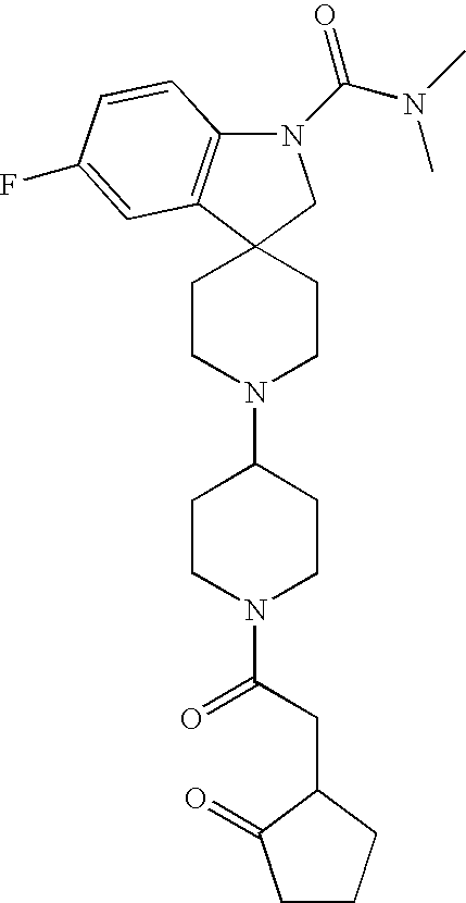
C12(CCN(C3CCN(C(CC4CCCC4=O)=O)CC3)CC1)C1=C(N(C(N(C)C)=O)C2)C=CC(F)=C1
